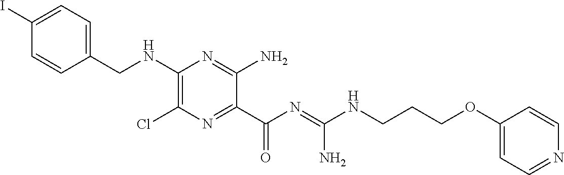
C1=C(I)C=CC(CNC2=C(Cl)N=C(C(N=C(NCCCOC3=CC=NC=C3)N)=O)C(N)=N2)=C1
